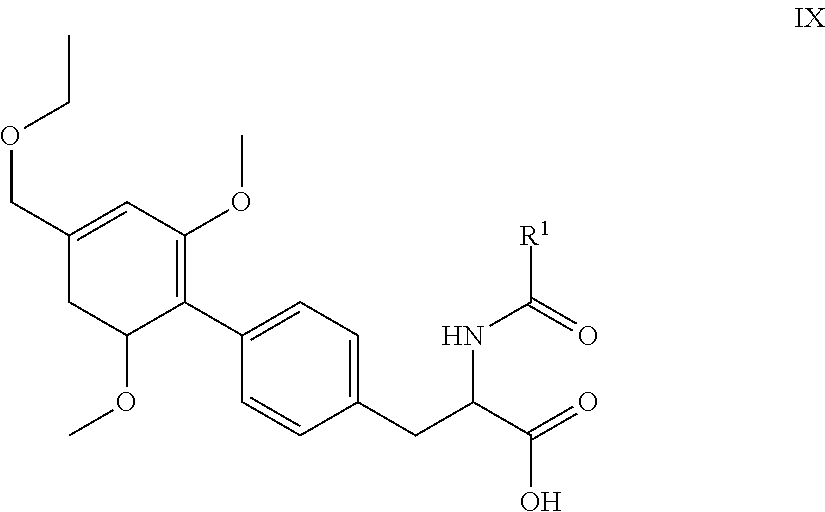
COC1C(C2=CC=C(CC(C(=O)O)NC(=O)[R1])C=C2)=C(OC)C=C(COCC)C1
